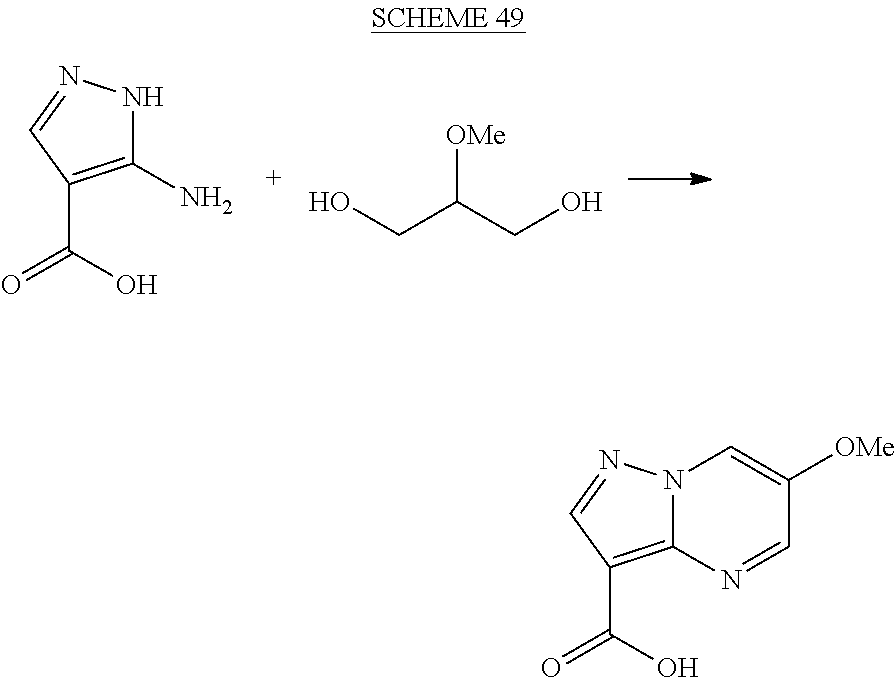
C1(N)=C(C(O)=O)C=NN1.[OMe]C(CO)CO.C12=C(C(O)=O)C=NN1C=C([OMe])C=N2
